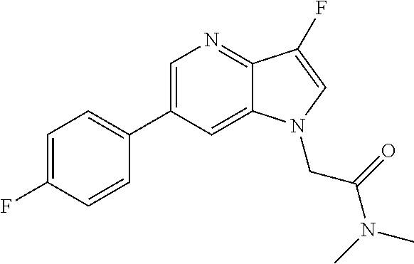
C1=C(C2=CC=C(F)C=C2)C=C2C(=N1)C(F)=CN2CC(N(C)C)=O
